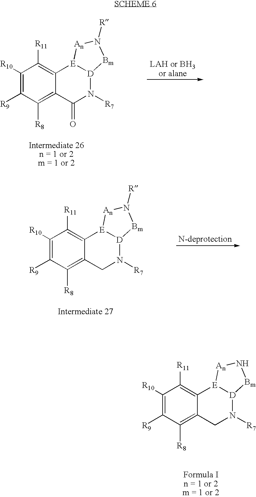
C1([R10])=C([R9])C([R8])=C2C(=C1[R11])[E]1[D](N([R7])C2=O)[Bm]N([R])[An]1.C1([R10])=C([R9])C([R8])=C2C(=C1[R11])[E]1[D](N([R7])C2)[Bm]N([R])[An]1.C1([R10])=C([R9])C([R8])=C2C(=C1[R11])[E]1[D](N([R7])C2)[Bm]N[An]1
